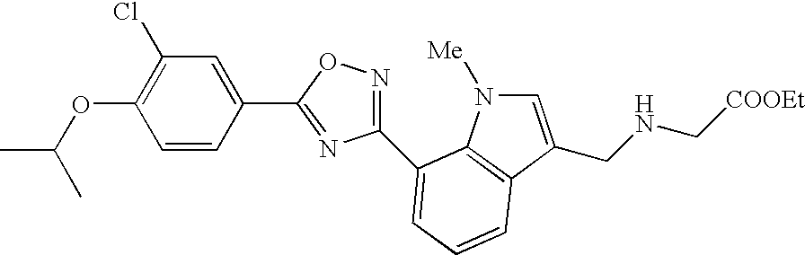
C1(OC(C)C)=C(Cl)C=C(C2=NC(C3=CC=CC4=C3N([Me])C=C4CNC[COOEt])=NO2)C=C1
